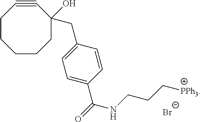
C1#CCCCCCC1(CC1=CC=C(C(NCCC[PPh3])=O)C=C1)O.[Br-]
